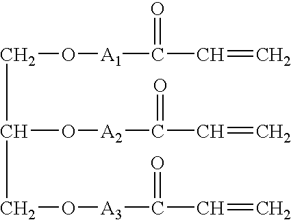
C(C(O[A2]C(=O)C=C)CO[A3]C(=O)C=C)O[A1]C(=O)C=C
